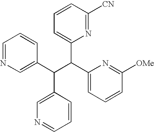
C1=NC=C(C(C(C2=CC=CC([OMe])=N2)C2=CC=CC([CN])=N2)C2=CN=CC=C2)C=C1
